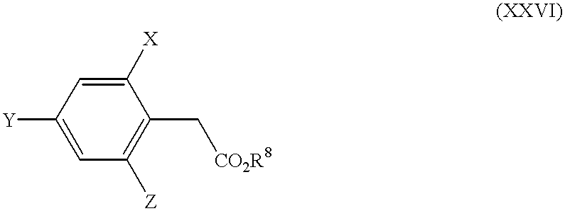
[Y]C1=CC([Z])=C(C[CO2R8])C([X])=C1
